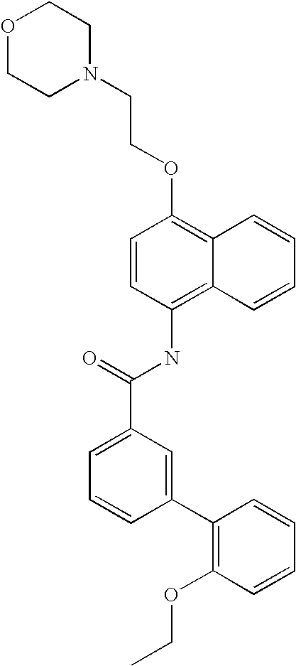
O1CCN(CCOC2=C3C(=C(NC(C4=CC=CC(C5=C(OCC)C=CC=C5)=C4)=O)C=C2)C=CC=C3)CC1
